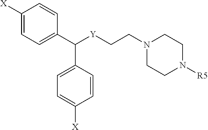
C1=C(C([Y]CCN2CCN([R5])CC2)C2=CC=C([X])C=C2)C=CC([X])=C1
